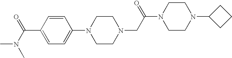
C(C1=CC=C(N2CCN(CC(N3CCN(C4CCC4)CC3)=O)CC2)C=C1)(N(C)C)=O
